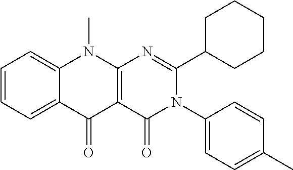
C1=CC=C2C(=C1)N(C)C1=C(C2=O)C(=O)N(C2=CC=C(C)C=C2)C(C2CCCCC2)=N1
